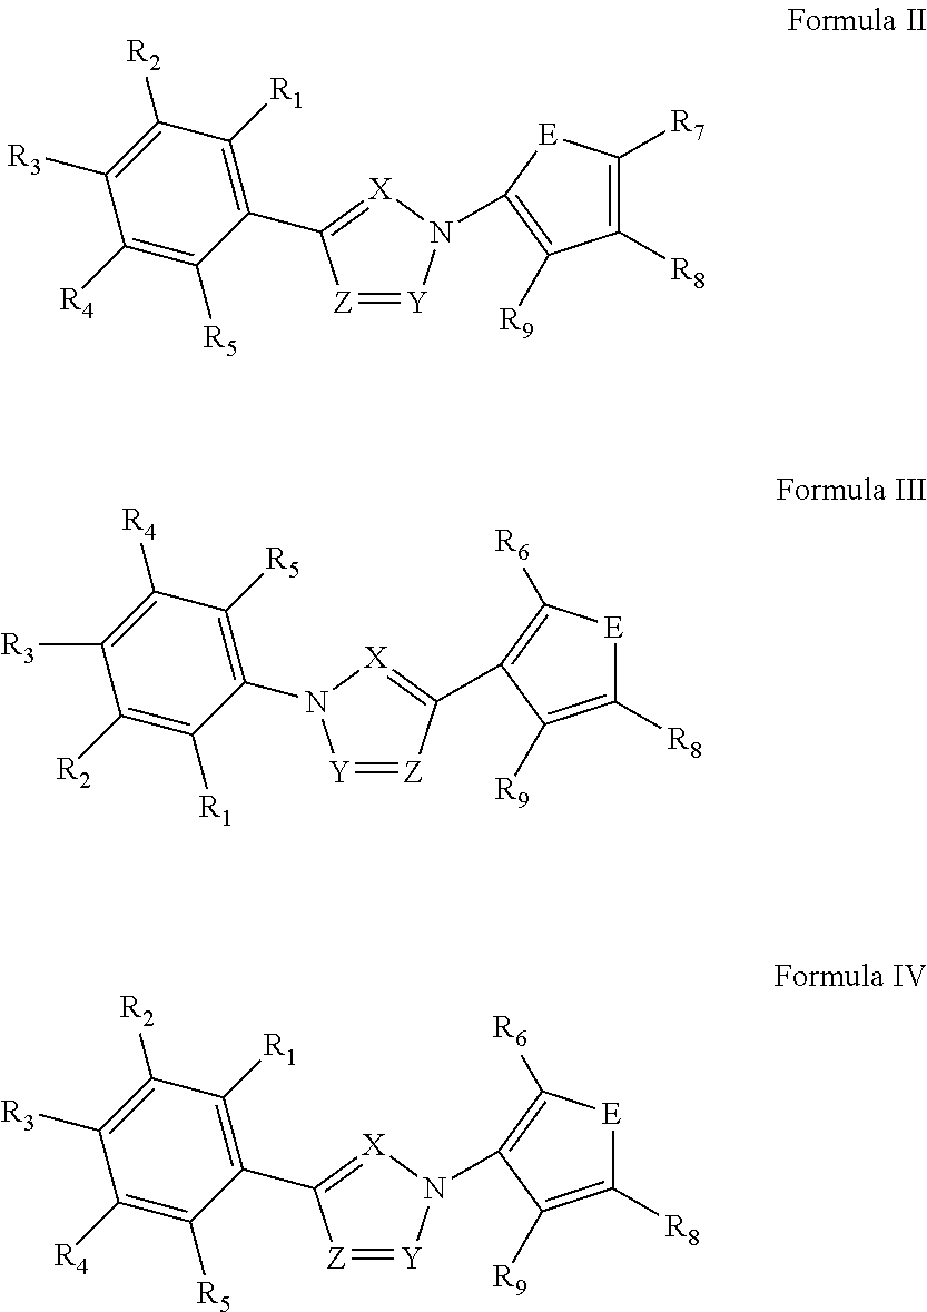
C1([R4])=C([R5])C(C2=[X]N(C3=C([R9])C([R8])=C([R7])[E]3)[Y]=[Z]2)=C([R1])C([R2])=C1[R3].C1([R2])=C([R1])C(N2[Y]=[Z]C(C3=C([R6])[E]C([R8])=C3[R9])=[X]2)=C([R5])C([R4])=C1[R3].C1([R4])=C([R5])C(C2=[X]N(C3=C([R6])[E]C([R8])=C3[R9])[Y]=[Z]2)=C([R1])C([R2])=C1[R3]
